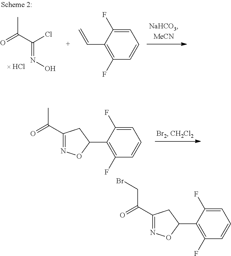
C1=C(F)C(C2CC(C(=O)C)=NO2)=C(F)C=C1.CC(C(Cl)=NO)=O.C1=C(F)C(C=C)=C(F)C=C1.C1=C(F)C(C2CC(C(=O)CBr)=NO2)=C(F)C=C1
